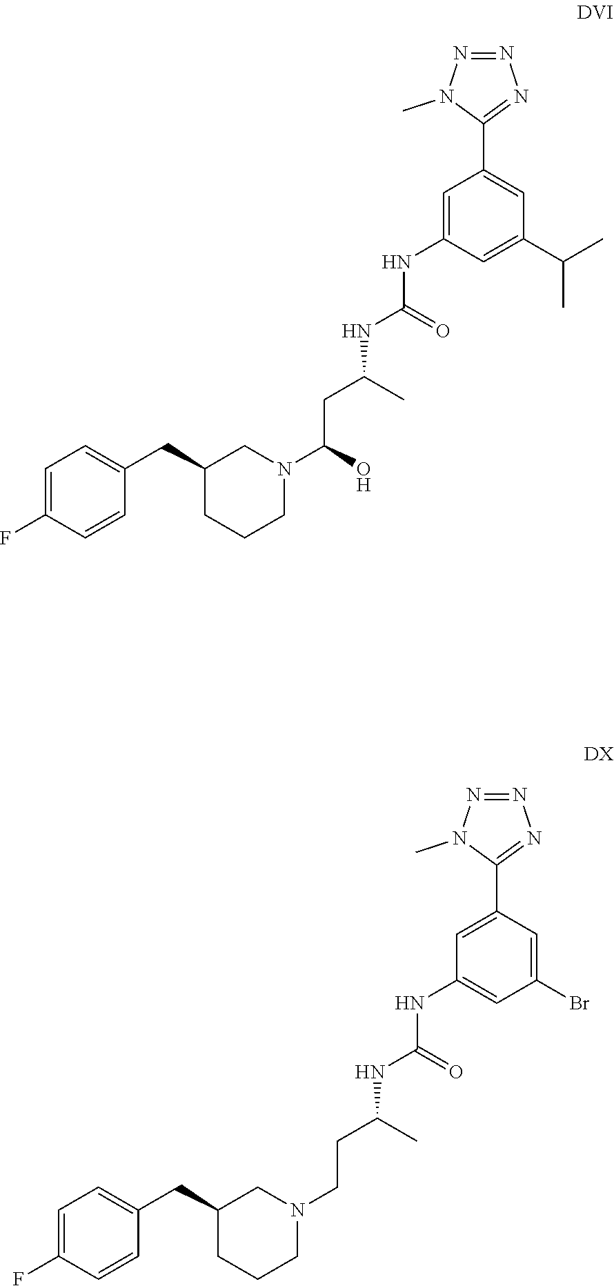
C1=C(C2=NN=NN2C)C=C(Br)C=C1NC(=O)NC(CCN1CC(CC2=CC=C(F)C=C2)CCC1)C.C1=C(NC(=O)NC(CC(N2CC(CC3=CC=C(F)C=C3)CCC2)O)C)C=C(C(C)C)C=C1C1=NN=NN1C
